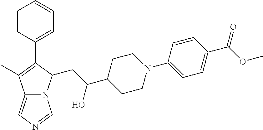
C12=CN=CN1C(CC(C1CCN(C3=CC=C(C(OC)=O)C=C3)CC1)O)C(C1=CC=CC=C1)=C2C
